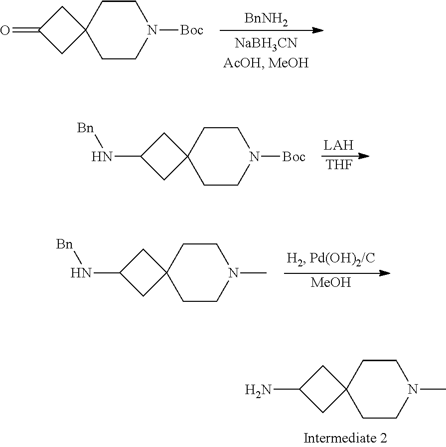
C1CC2(CCN1C)CC(N)C2.[BnNH2].C1CC2(CCN1[Boc])CC(=O)C2.[THF].C1CC2(CCN1[Boc])CC(N[Bn])C2.[MeOH].C1CC2(CCN1C)CC(N[Bn])C2
